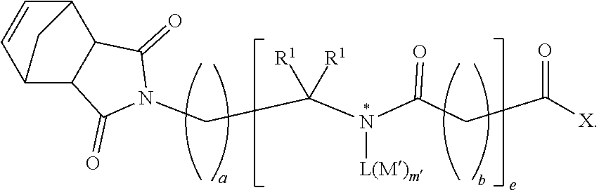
C12C=CC(C3C1C(=O)N(CC(N([L(M)m])C(CC([X])=O)=O)([R1])[R1])C3=O)C2
